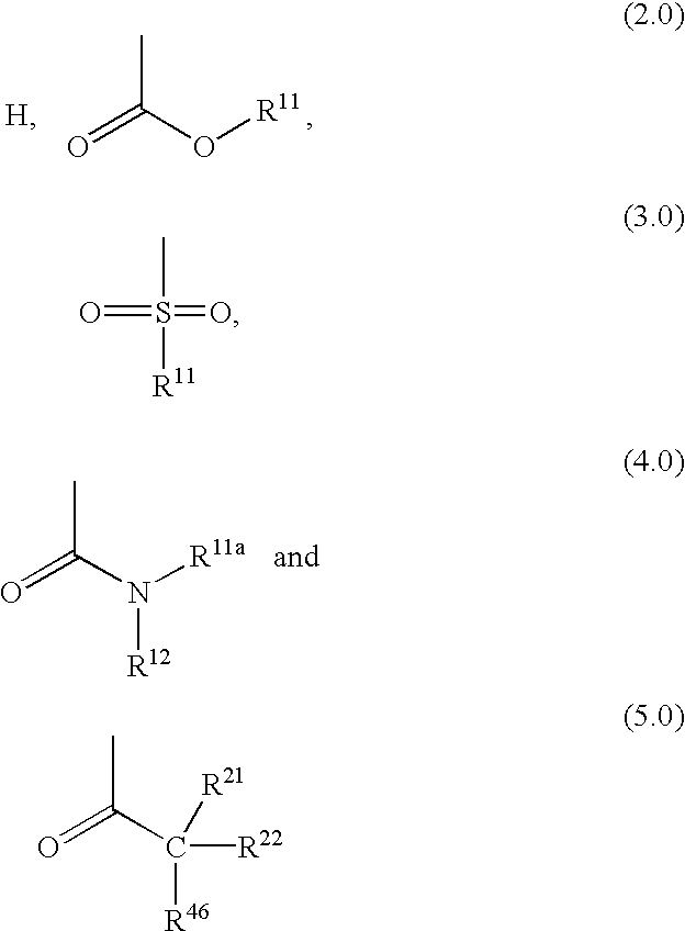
S(C)([R11])(=O)=O.O=C(C([R22])([R46])[R21])C.O=C(O[R11])C.O=C(N([R11a])[R12])C
